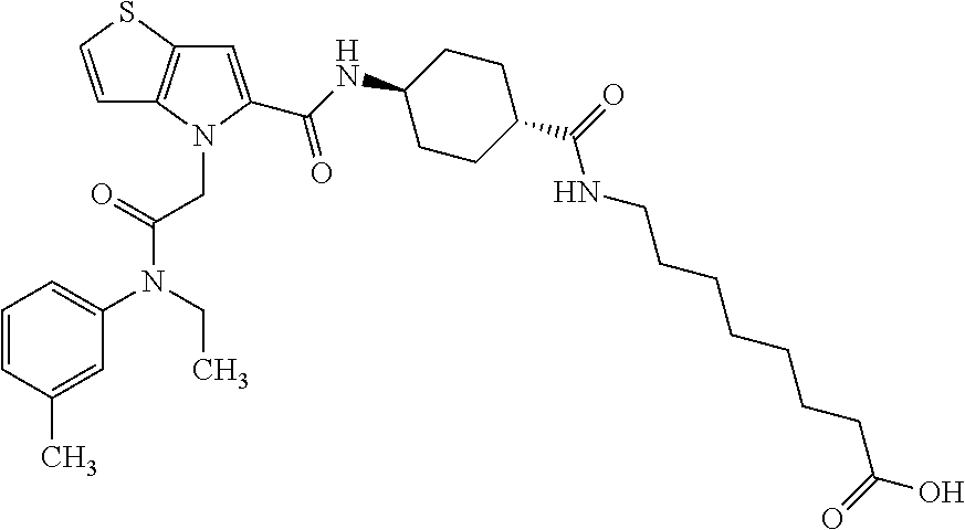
C1=CSC2=C1N(CC(N(C1=CC=CC(C)=C1)CC)=O)C(C(NC1CCC(C(=O)NCCCCCCCC(O)=O)CC1)=O)=C2
